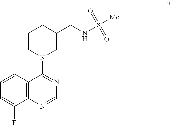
C1CN(C2=NC=NC3=C2C=CC=C3F)CC(CNS(=O)(=O)[Me])C1
